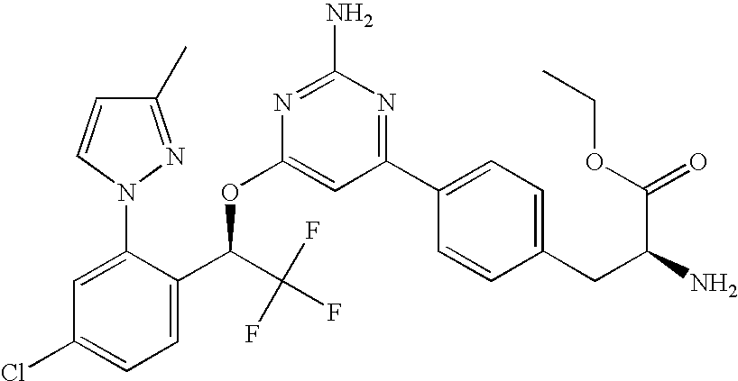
C1=C(N2N=C(C)C=C2)C(C(C(F)(F)F)OC2=CC(C3=CC=C(CC(N)C(OCC)=O)C=C3)=NC(N)=N2)=CC=C1Cl
